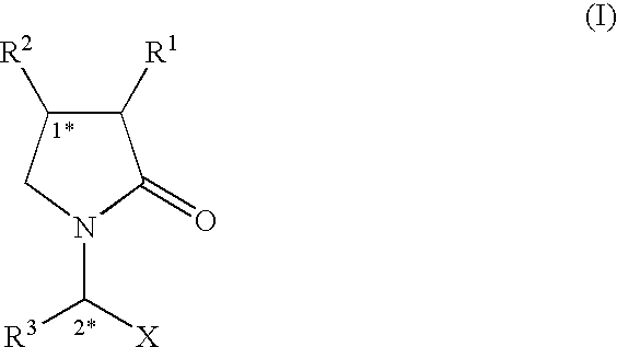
C1([R1])C([R2])CN(C([R3])[X])C1=O
